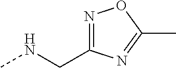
CNCC1=NOC(C)=N1
